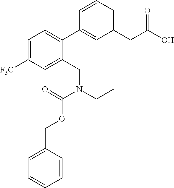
C1=C([F3C])C=C(CN(CC)C(=O)OCC2=CC=CC=C2)C(C2=CC(CC(O)=O)=CC=C2)=C1
